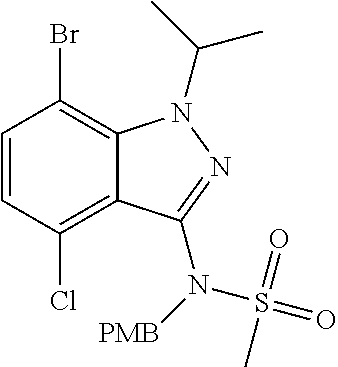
C1=CC(Cl)=C2C(=C1Br)N(C(C)C)N=C2N([PMB])S(=O)(C)=O
